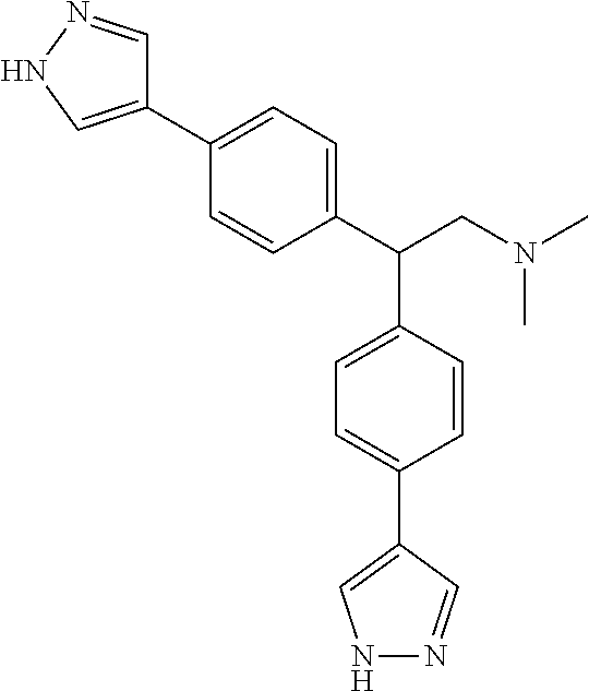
C1(C(CN(C)C)C2=CC=C(C3=CNN=C3)C=C2)=CC=C(C2=CNN=C2)C=C1
